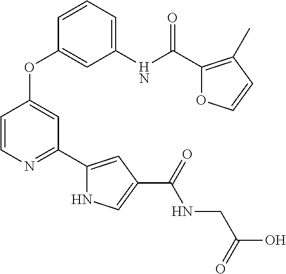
C1(OC2=CC(C3=CC(C(NCC(O)=O)=O)=CN3)=NC=C2)=CC(NC(C2=C(C)C=CO2)=O)=CC=C1
